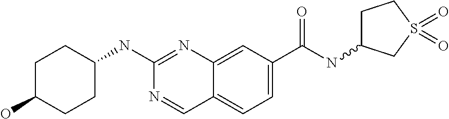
C1(O)CCC(NC2=NC3=CC(C(NC4CCS(=O)(=O)C4)=O)=CC=C3C=N2)CC1
